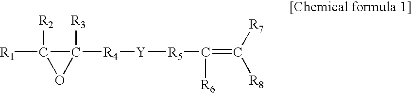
[R1]C1([R2])C([R4][Y][R5]C(=C([R8])[R7])[R6])([R3])O1
